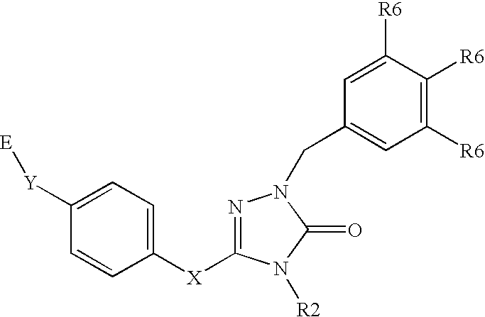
N1=C([X]C2=CC=C([Y][E])C=C2)N([R2])C(=O)N1CC1=CC([R6])=C([R6])C([R6])=C1
